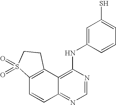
C12=C(C3=C(NC4=CC(S)=CC=C4)N=CN=C3C=C1)CCS2(=O)=O
